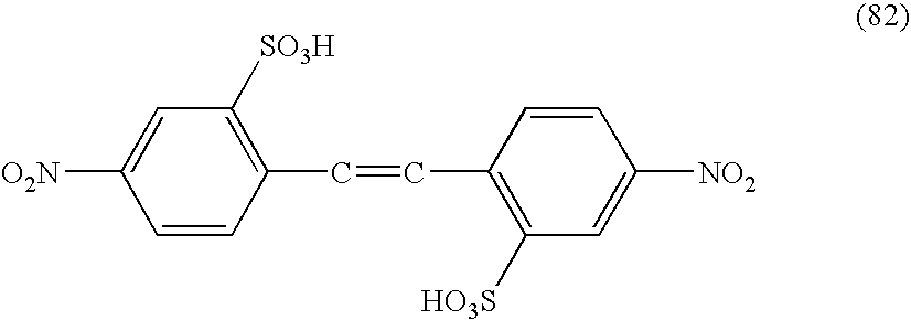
C1=CC(C=CC2=C([HO3S])C=C([NO2])C=C2)=C([SO3H])C=C1[O2N]
